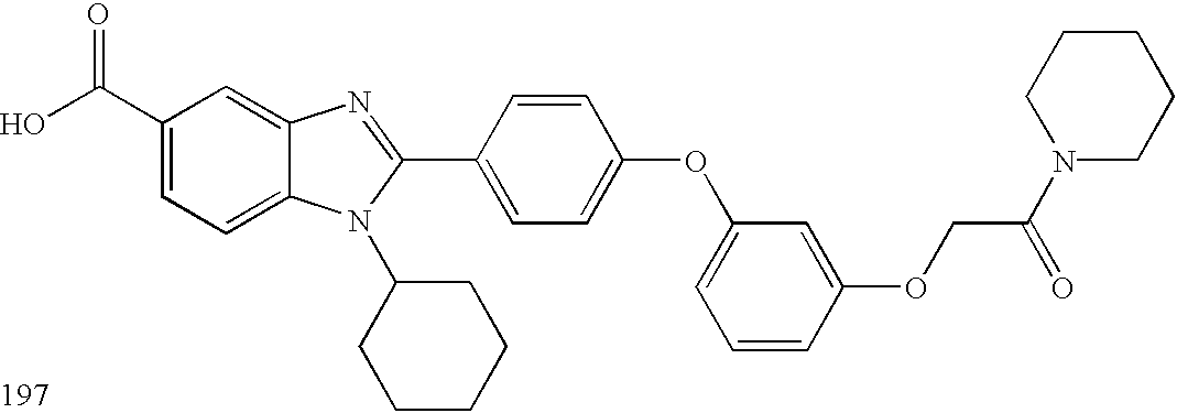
OC(C1=CC=C2C(=C1)N=C(C1=CC=C(OC3=CC=CC(OCC(N4CCCCC4)=O)=C3)C=C1)N2C1CCCCC1)=O
